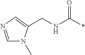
C1=NC=C(CNC(*)=O)N1C
